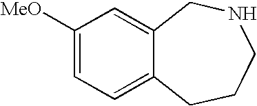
C1([MeO])=CC=C2C(=C1)CNCCC2
